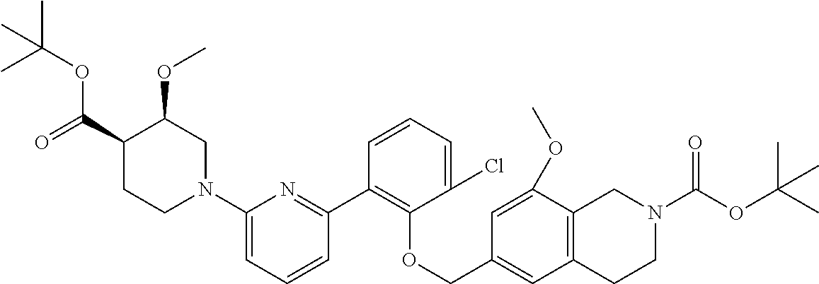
C1(C2=C(OCC3=CC4=C(C(OC)=C3)CN(C(OC(C)(C)C)=O)CC4)C(Cl)=CC=C2)=NC(N2CC(OC)C(C(=O)OC(C)(C)C)CC2)=CC=C1
